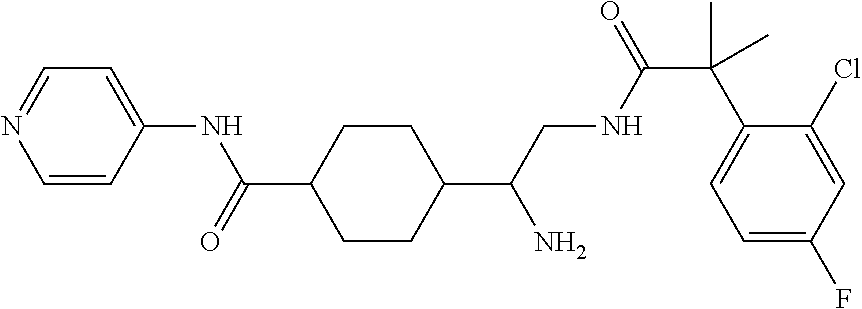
C1=CC(NC(=O)C2CCC(C(CNC(C(C3=CC=C(F)C=C3Cl)(C)C)=O)N)CC2)=CC=N1
